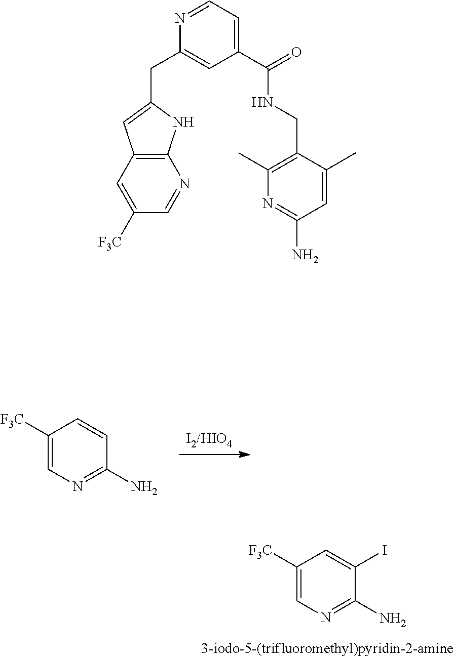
C1([F3C])=CN=C(N)C(I)=C1.[I2/HIO4].C1([F3C])=CN=C(N)C=C1.C1(CC2=CC3=C(N2)N=CC([F3C])=C3)=CC(C(NCC2=C(C)N=C(N)C=C2C)=O)=CC=N1
